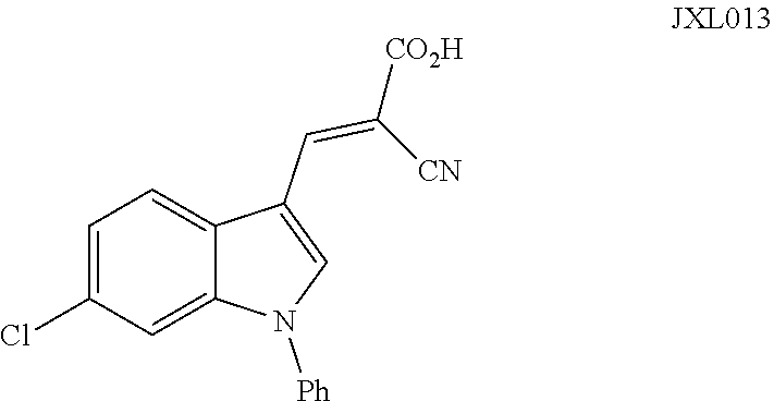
C1=C2C(C=C([CO2H])[CN])=CN([Ph])C2=CC(Cl)=C1
